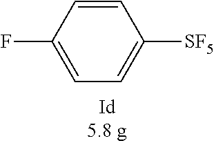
C1=CC(F)=CC=C1[SF5]
